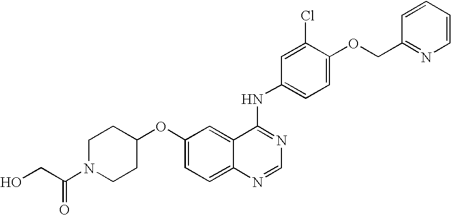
C1N(C(CO)=O)CCC(OC2=CC=C3C(=C2)C(NC2=CC=C(OCC4=NC=CC=C4)C(Cl)=C2)=NC=N3)C1
